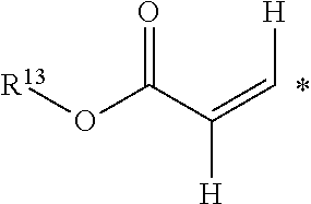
[R13]OC(C(=C[H])[H])=O
